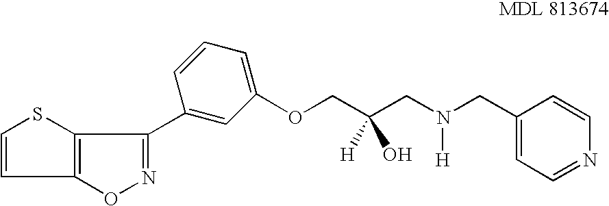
C1=CC2=C(S1)C(C1=CC(OCC(CN(CC3=CC=NC=C3)[H])([H])O)=CC=C1)=NO2
